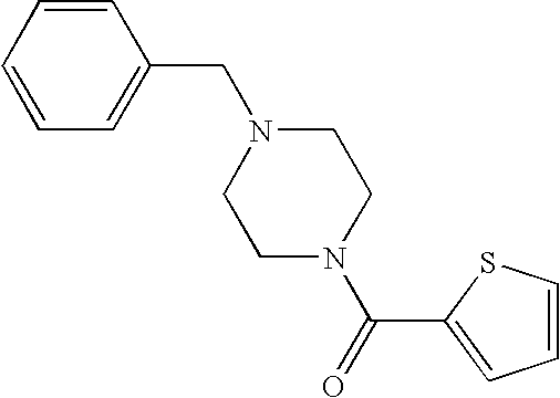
C1=CC=C(CN2CCN(C(=O)C3=CC=CS3)CC2)C=C1
